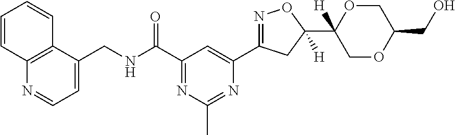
C12=C(C(CNC(C3=NC(C)=NC(C4=NOC(C5([H])COC(CO)CO5)([H])C4)=C3)=O)=CC=N1)C=CC=C2
